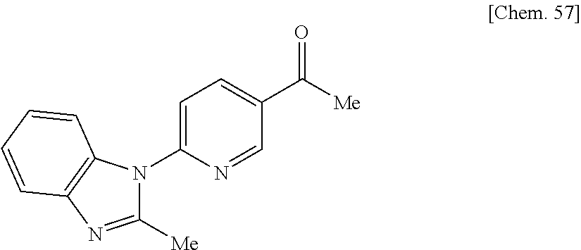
C1=C(N2C([Me])=NC3=C2C=CC=C3)N=CC(C(=O)[Me])=C1
